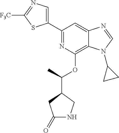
C1(C2=NC(OC(C3CC(=O)NC3)C)=C3C(=C2)N=CN3C2CC2)=CN=C([F3C])S1
